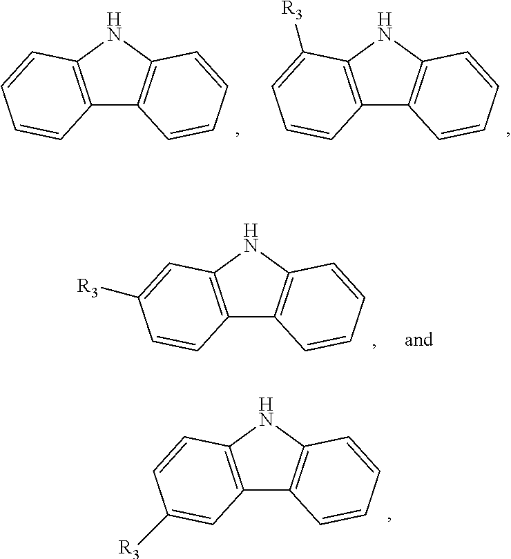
C12=C(NC3=C1C=CC=C3)C=CC=C2.C12=C(NC3=C1C=CC=C3)C([R3])=CC=C2.C12=C(NC3=C1C=CC=C3)C=C([R3])C=C2.C12=C(NC3=C1C=CC=C3)C=CC([R3])=C2
